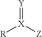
[Y]=[X]([Z])[R]
